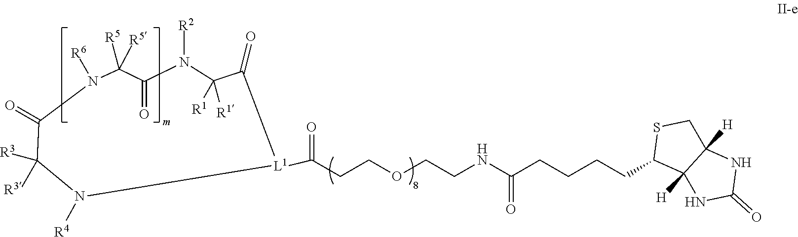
[R3]C1([R3])C(=O)N([R6])C([R5])([R5])C(=O)N([R2])C([R1])([R1])C(=O)[L1](C(=O)CCOCCNC(CCCCC2C3([H])C([H])(CS2)NC(=O)N3)=O)N1[R4]
